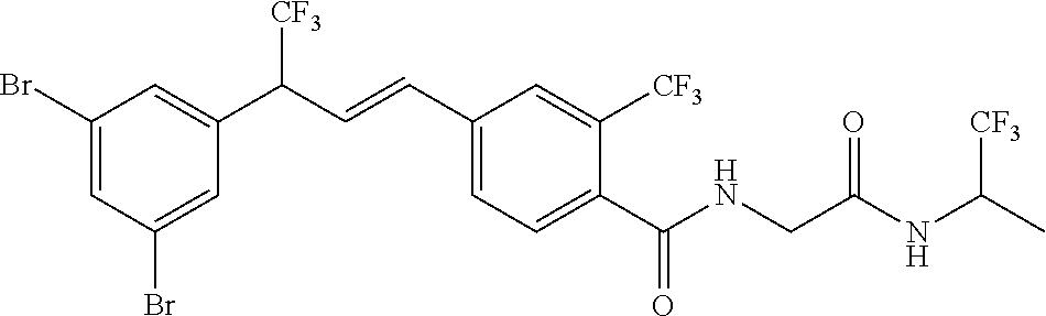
C1(Br)=CC(Br)=CC(C(C=CC2=CC=C(C(NCC(NC([CF3])C)=O)=O)C([CF3])=C2)[CF3])=C1
